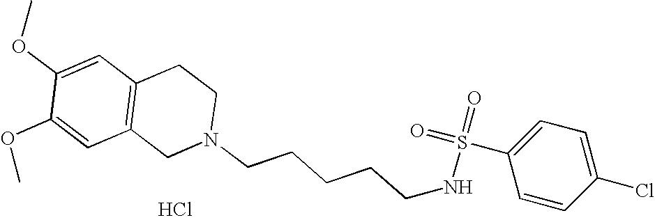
C1=C(OC)C(OC)=CC2=C1CCN(CCCCCNS(=O)(C1=CC=C(Cl)C=C1)=O)C2.Cl
